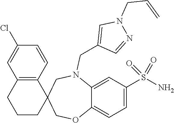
C1CC2(C3=C(C1)C=C(Cl)C=C3)COC1=CC=C(S(N)(=O)=O)C=C1N(CC1=CN(CC=C)N=C1)C2
